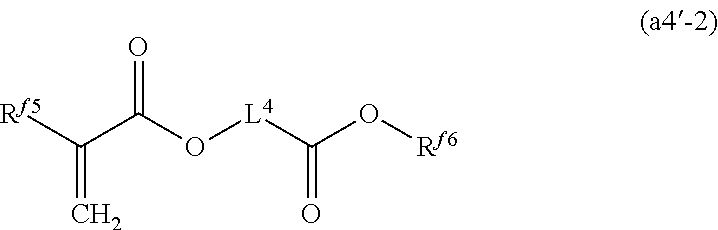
[Rf5]C(C(O[L4]C(O[Rf6])=O)=O)=C
